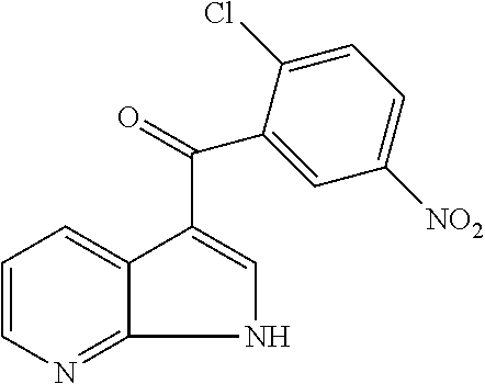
C1=CN=C2NC=C(C(=O)C3=CC([NO2])=CC=C3Cl)C2=C1
